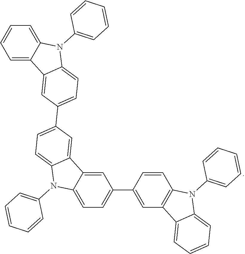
C1=C2C(=CC(C3=CC4=C(C=C3)N(C3=CC=CC=C3)C3=CC=CC=C43)=C1)C1=CC(C3=CC=C4C(=C3)C3=CC=CC=C3N4C3=CC=CC=C3)=CC=C1N2C1=CC=CC=C1
